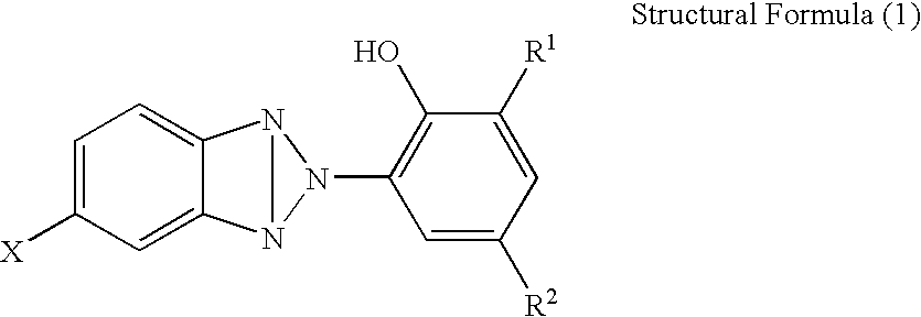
C1=C([X])C=C2C(=C1)N1N2N1C1=C(O)C([R1])=CC([R2])=C1
